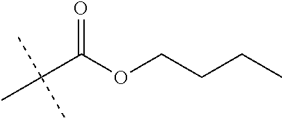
CC(C(OCCCC)=O)(C)C
